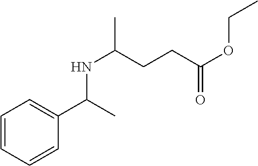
C1=CC=CC(C(C)NC(CCC(OCC)=O)C)=C1
